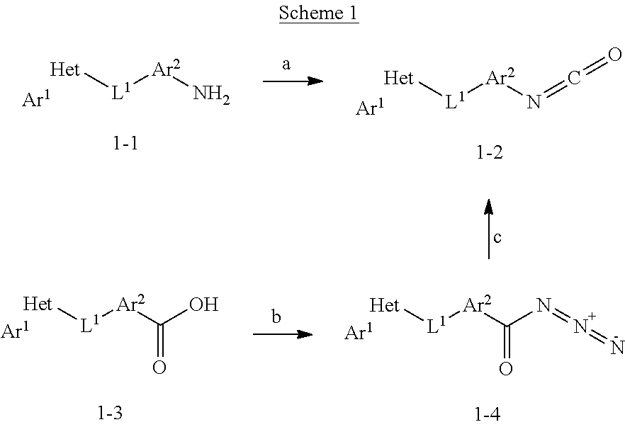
[Het][L1][Ar2]N.[Ar1].[Het][L1][Ar2]N=C=O.[Ar1].[Het][L1][Ar2]C(N=N=N)=O.[Ar1].[Het][L1][Ar2]C(O)=O.[Ar1]
